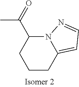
C1CC2=CC=NN2C(C(=O)C)C1
